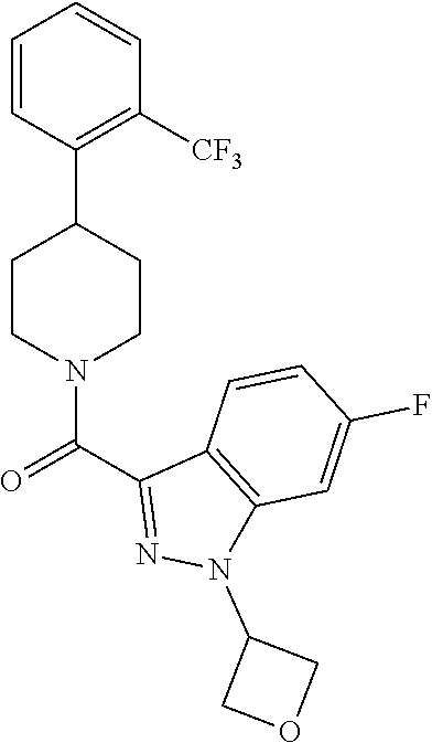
C1=CC(C2CCN(C(C3=NN(C4COC4)C4=C3C=CC(F)=C4)=O)CC2)=C([CF3])C=C1
